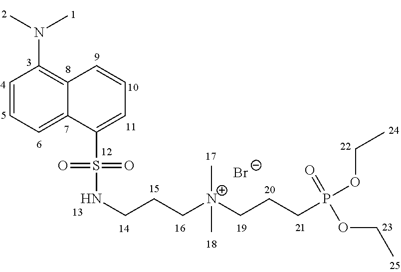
C1=CC=C2C(=C1N(C)C)C=CC=C2S(NCCC[N+](C)(C)CCCP(OCC)(=O)OCC)(=O)=O.[Br-]
